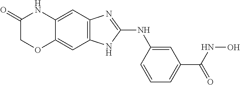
C12=CC3=C(C=C1OCC(=O)N2)NC(NC1=CC(C(=O)NO)=CC=C1)=N3
